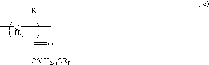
CCC([R])(C(=O)[O(CH2)nORf])C
